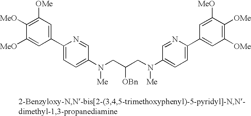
C1([MeO])=C([OMe])C=C(C2=CC=C(N([Me])CC(CN([Me])C3=CC=C(C4=CC([OMe])=C([OMe])C([MeO])=C4)N=C3)[OBn])C=N2)C=C1[MeO]
